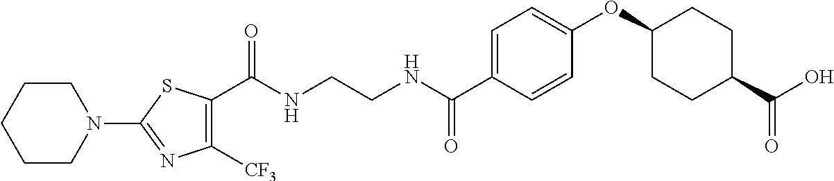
C1(C(NCCNC(C2=CC=C(OC3CCC(C(O)=O)CC3)C=C2)=O)=O)=C([CF3])N=C(N2CCCCC2)S1
